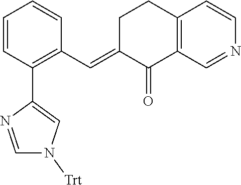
C1=CC(C2=CN([Trt])C=N2)=C(C=C2C(=O)C3=C(CC2)C=CN=C3)C=C1
